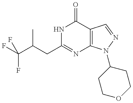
C(C1=NC2=C(C(=O)N1)C=NN2C1CCOCC1)C(C(F)(F)F)C
